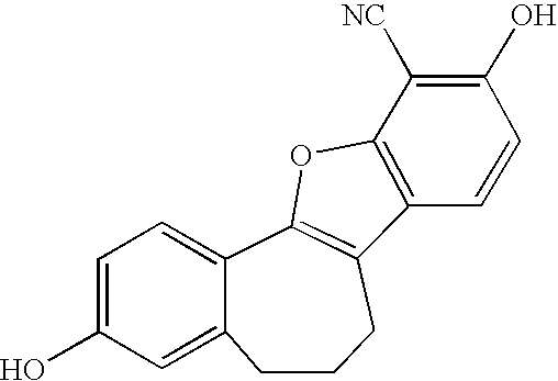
C1=C(O)C=C2CCCC3=C(C2=C1)OC1=C3C=CC(O)=C1[NC]
